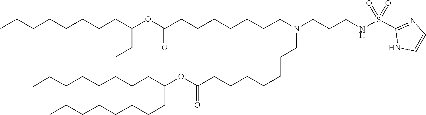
C1=CN=C(S(NCCCN(CCCCCCCC(OC(CCCCCCCC)CCCCCCCC)=O)CCCCCCCC(OC(CC)CCCCCCCC)=O)(=O)=O)N1
